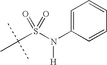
C1=C(N(S(C(C)(C)C)(=O)=O)[H])C=CC=C1
